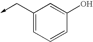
C1(C->C)=CC=CC(O)=C1
